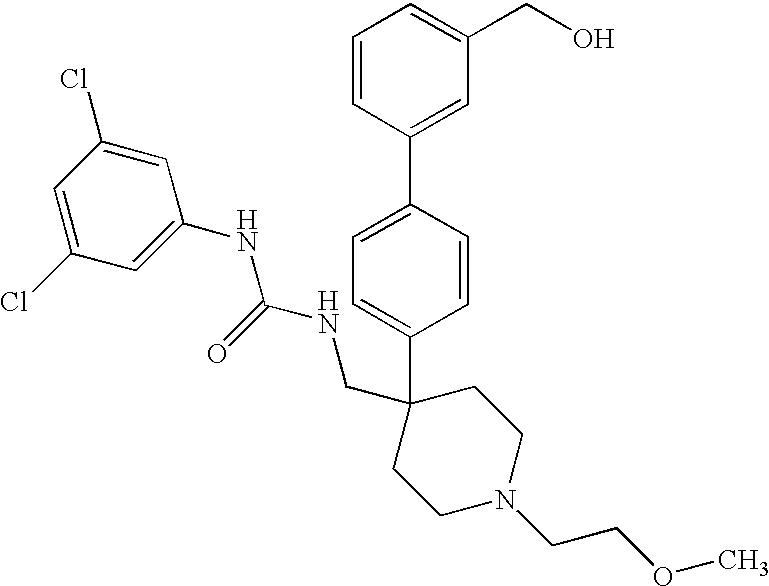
C1=CC(C2=CC(CO)=CC=C2)=CC=C1C1(CNC(NC2=CC(Cl)=CC(Cl)=C2)=O)CCN(CCOC)CC1
